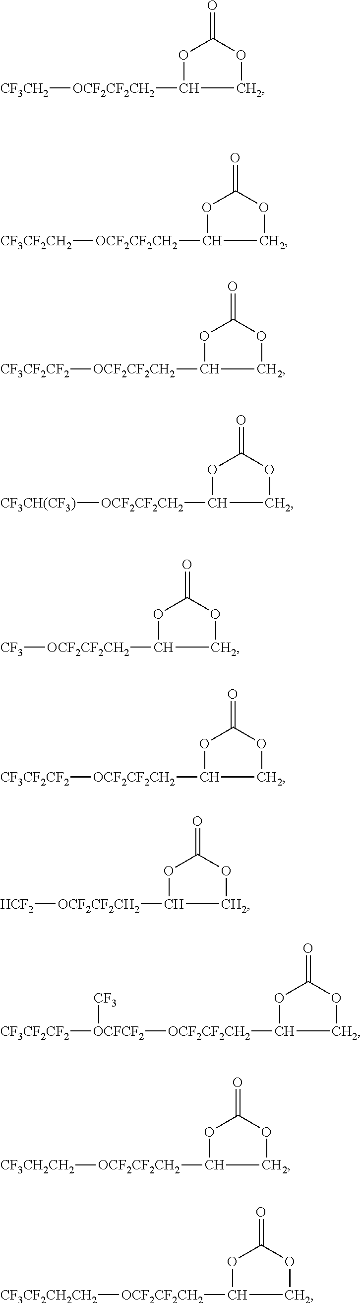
O1C([OCF2CF2CH2][CF3CH2])COC1=O.O1C([OCF2CF2CH2][CF3CF2CH2])COC1=O.O1C([OCF2CF2CH2][CF3CF2CF2])COC1=O.O1C([OCF2CF2CH2][CF3CH(CF3)])COC1=O.O1C([OCF2CF2CH2][CF3])COC1=O.O1C([OCF2CF2CH2][CF3CF2CF2])COC1=O.O1C([OCF2CF2CH2][HCF2])COC1=O.O1C([OCF2CF2CH2][OCFCF2]([CF3CF2CF2])[CF3])COC1=O.O1C([OCF2CF2CH2][CF3CH2CH2])COC1=O.O1C([OCF2CF2CH2][CF3CF2CH2CH2])COC1=O
